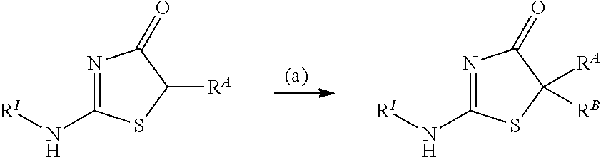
N1=C(N[RI])SC([RA])([RB])C1=O.N1=C(N[RI])SC([RA])C1=O
